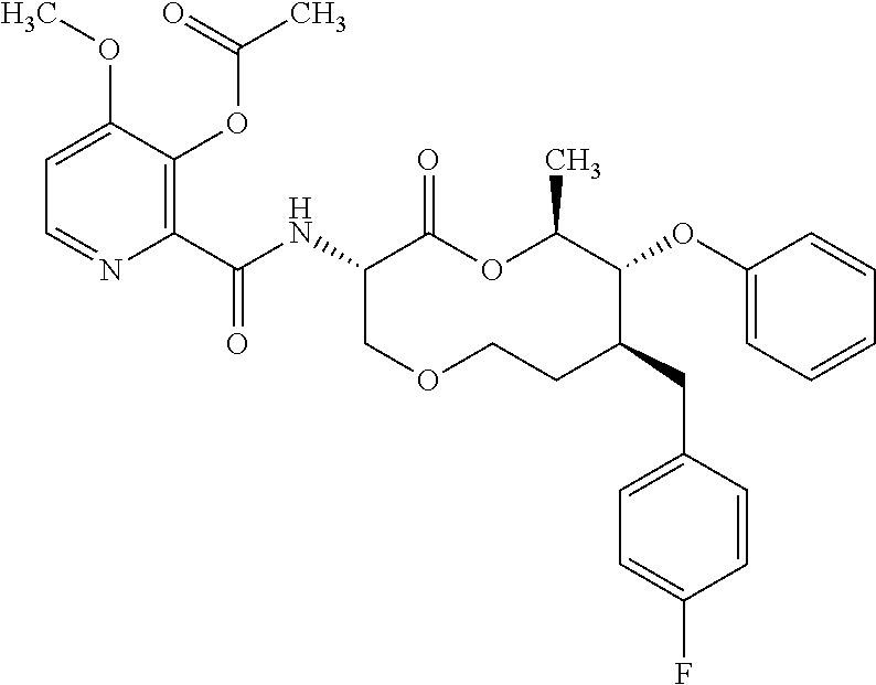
C1(C(NC2C(=O)OC(C)C(OC3=CC=CC=C3)C(CC3=CC=C(F)C=C3)CCOC2)=O)=C(OC(C)=O)C(OC)=CC=N1
